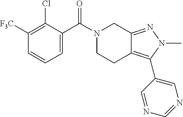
C1=C(C(N2CCC3=C(C4=CN=CN=C4)N(C)N=C3C2)=O)C(Cl)=C([F3C])C=C1
